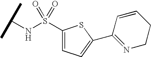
C1(S(NC(C)C)(=O)=O)=CC=C(C2=NCCC=C2)S1
